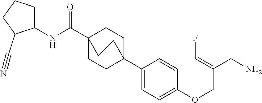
N(C(C12CCC(C3=CC=C(OCC(CN)=CF)C=C3)(CC1)CC2)=O)C1CCCC1C#N
